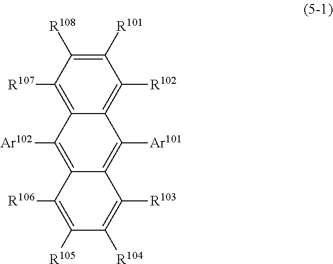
C1([R107])=C2C(=C([R102])C([R101])=C1[R108])C([Ar101])=C1C(=C2[Ar102])C([R106])=C([R105])C([R104])=C1[R103]
